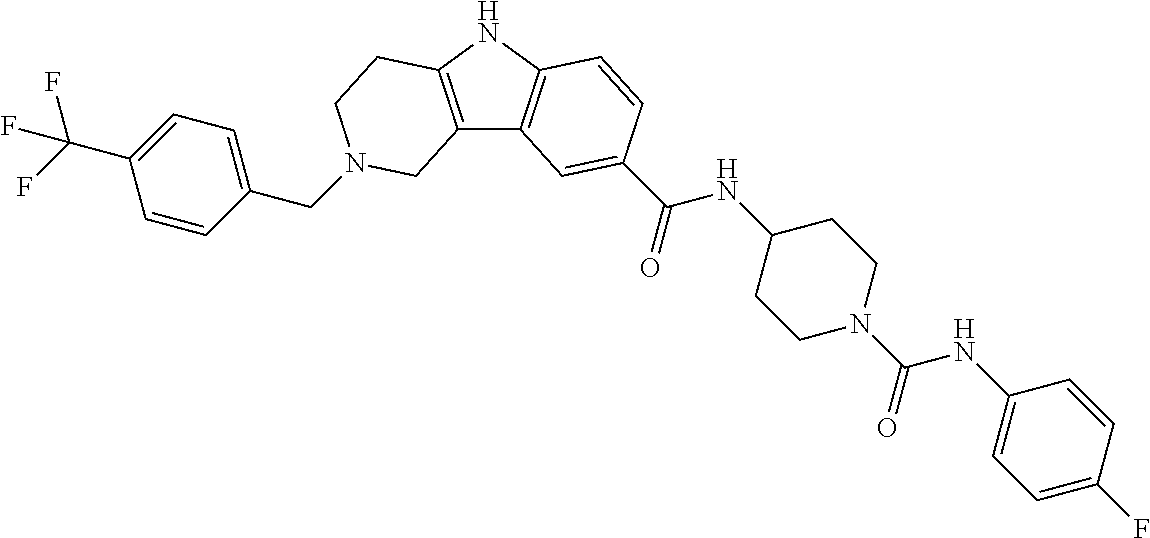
C1(CN2CCC3=C(C4=C(N3)C=CC(C(=O)NC3CCN(C(NC5=CC=C(F)C=C5)=O)CC3)=C4)C2)=CC=C(C(F)(F)F)C=C1
